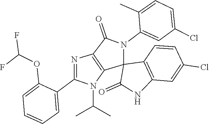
FC(F)OC1=CC=CC=C1C1=NC2=C(C3(C4=C(C=C(Cl)C=C4)NC3=O)N(C3=CC(Cl)=CC=C3C)C2=O)N1C(C)C
